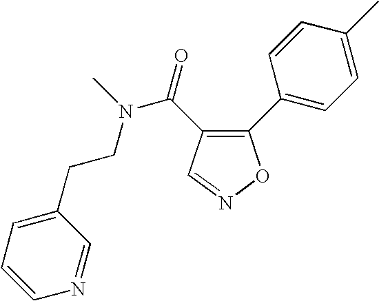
C(CN(C(=O)C1=C(C2=CC=C(C)C=C2)ON=C1)C)C1=CC=CN=C1
